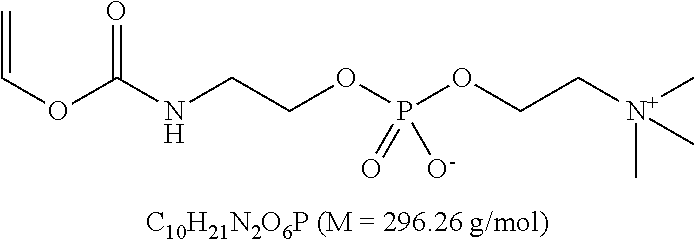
C(COP(OCC[N+](C)(C)C)([O-])=O)NC(OC=C)=O
